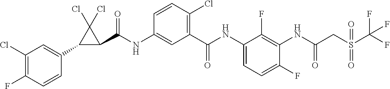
C1(C2=CC(Cl)=C(F)C=C2)C(C(NC2=CC(C(NC3=CC=C(F)C(NC(CS(C(F)(F)F)(=O)=O)=O)=C3F)=O)=C(Cl)C=C2)=O)C1(Cl)Cl
